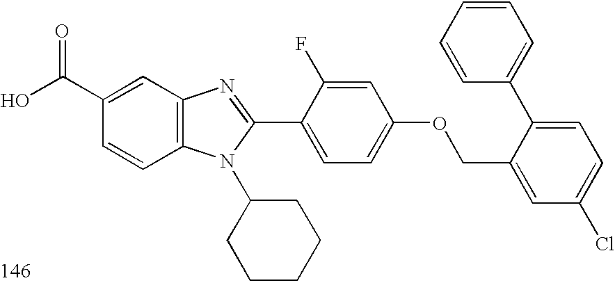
OC(C1=CC2=C(C=C1)N(C1CCCCC1)C(C1=CC=C(OCC3=CC(Cl)=CC=C3C3=CC=CC=C3)C=C1F)=N2)=O
